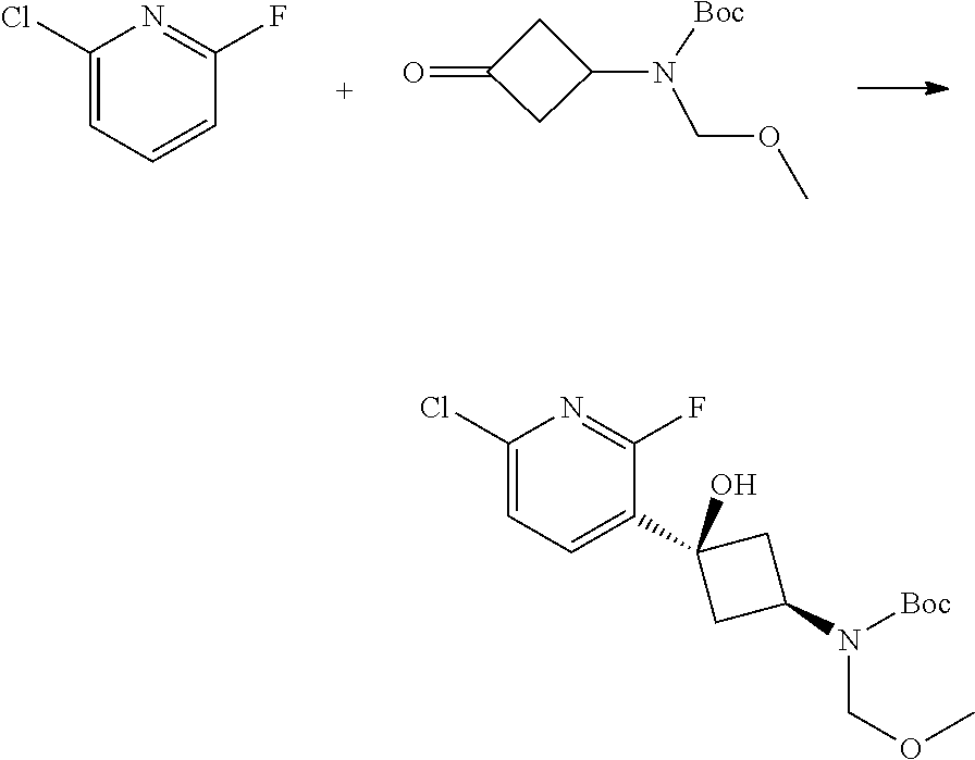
C1C(N([Boc])COC)CC1=O.C1(Cl)=CC=CC(F)=N1.C1(Cl)=CC=C(C2(O)CC(N(COC)[Boc])C2)C(F)=N1
